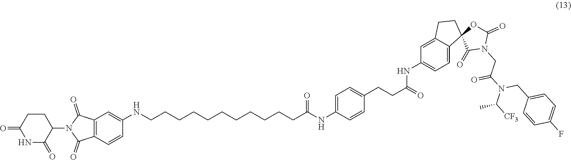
C1CC(=O)NC(=O)C1N1C(=O)C2=C(C1=O)C=C(NCCCCCCCCCCCC(NC1=CC=C(CCC(=O)NC3=CC=C4C(=C3)CCC43C(=O)N(CC(N(C([CF3])C)CC4=CC=C(F)C=C4)=O)C(=O)O3)C=C1)=O)C=C2
